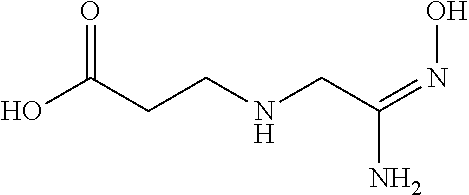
C(NCC(=NO)N)CC(O)=O
